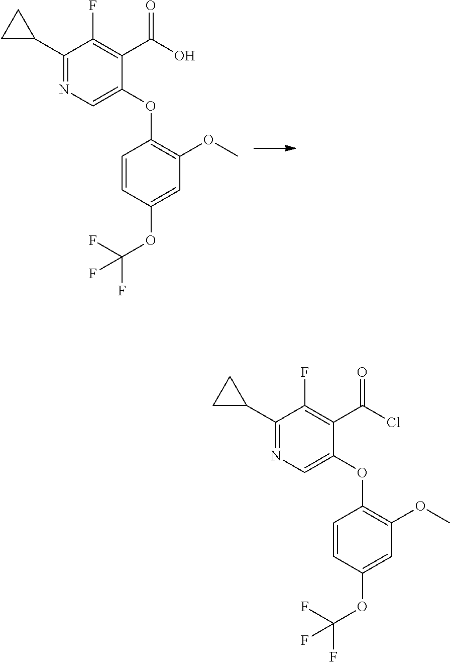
C1=CC(OC(F)(F)F)=CC(OC)=C1OC1=CN=C(C2CC2)C(F)=C1C(O)=O.C1=CC(OC(F)(F)F)=CC(OC)=C1OC1=CN=C(C2CC2)C(F)=C1C(Cl)=O
